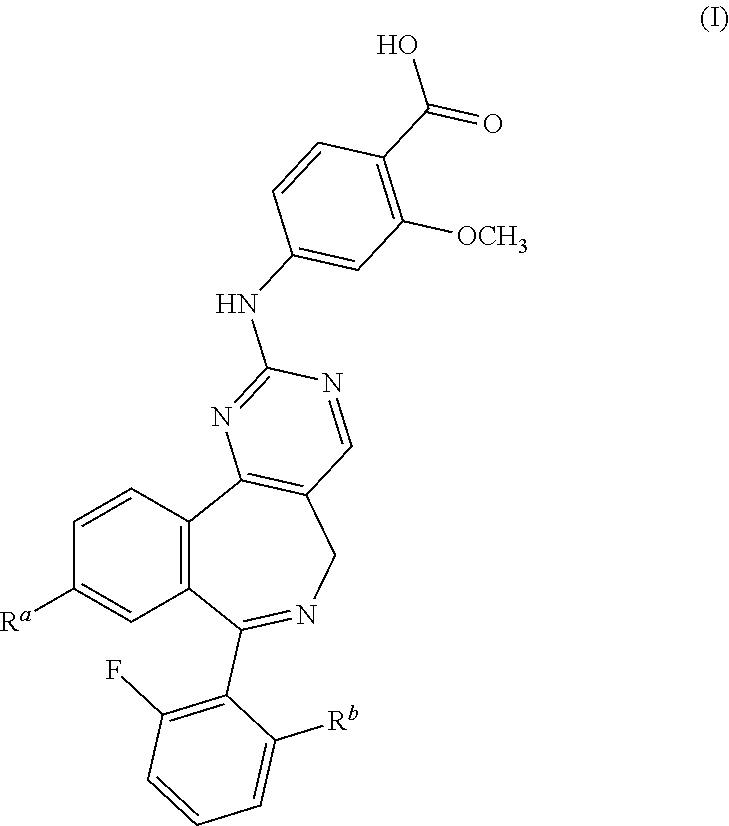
C12=C(C(C3=C(F)C=CC=C3[Rb])=NCC3=C1N=C(NC1=CC([OCH3])=C(C(O)=O)C=C1)N=C3)C=C([Ra])C=C2
